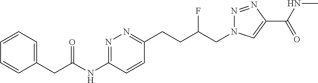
C1(CC(NC2=NN=C(CCC(CN3N=NC(C(NC)=O)=C3)F)C=C2)=O)=CC=CC=C1
